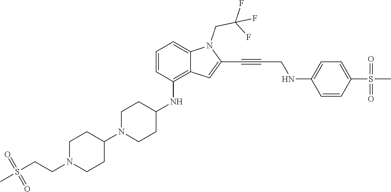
C(C#CC1=CC2=C(NC3CCN(C4CCN(CCS(C)(=O)=O)CC4)CC3)C=CC=C2N1CC(F)(F)F)NC1=CC=C(S(C)(=O)=O)C=C1
